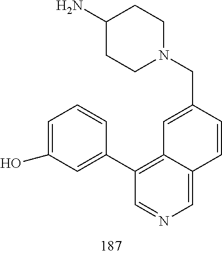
N1(CC2=CC3=C(C4=CC(O)=CC=C4)C=NC=C3C=C2)CCC(N)CC1
